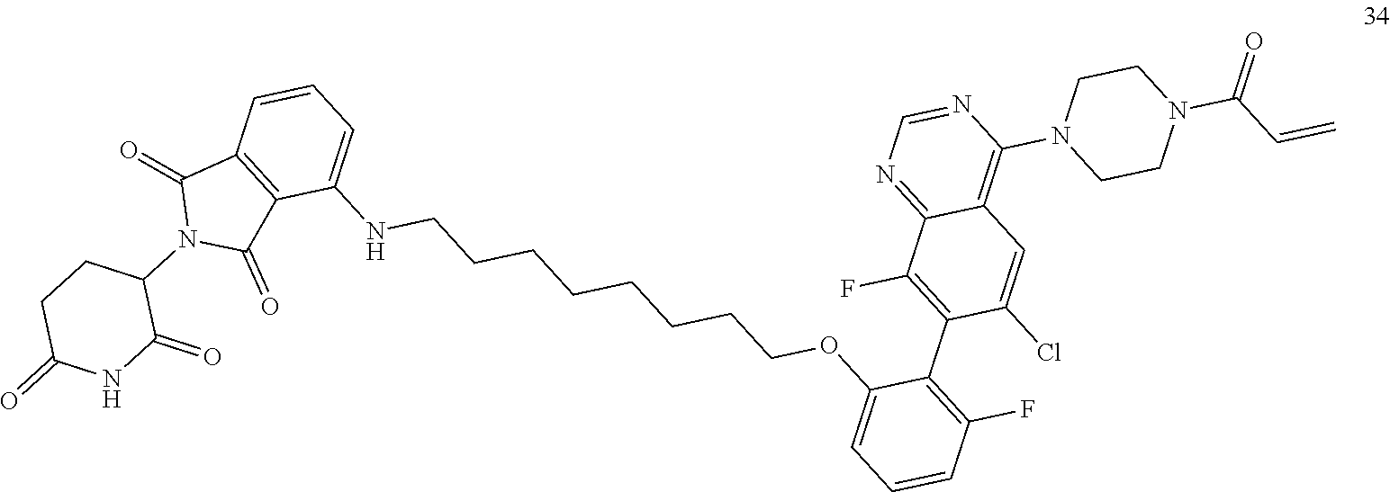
C(CCCCCCOC1=CC=CC(F)=C1C1=C(F)C2=NC=NC(N3CCN(C(C=C)=O)CC3)=C2C=C1Cl)CNC1=CC=CC2=C1C(=O)N(C1CCC(=O)NC1=O)C2=O
